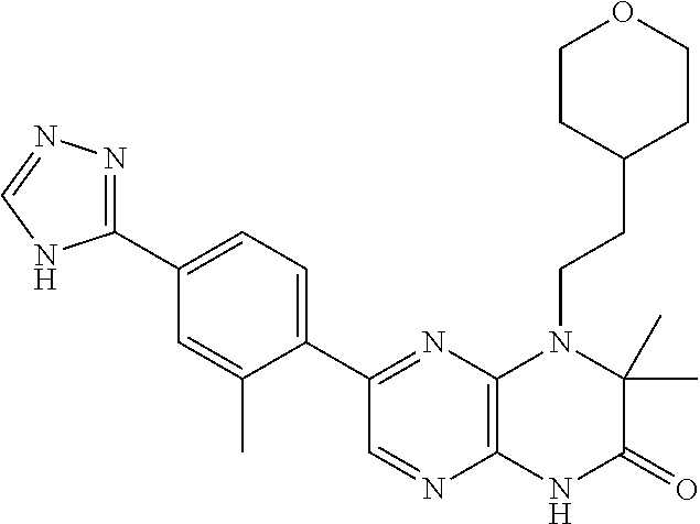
C1(C2=CC=C(C3=NN=CN3)C=C2C)=NC2=C(N=C1)NC(=O)C(C)(C)N2CCC1CCOCC1
